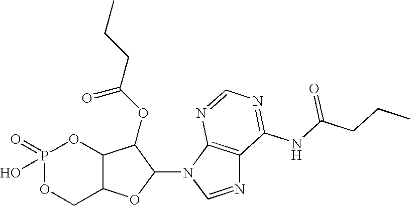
P1(=O)(O)OCC2C(O1)C(OC(CCC)=O)C(N1C=NC3=C1N=CN=C3NC(=O)CCC)O2
